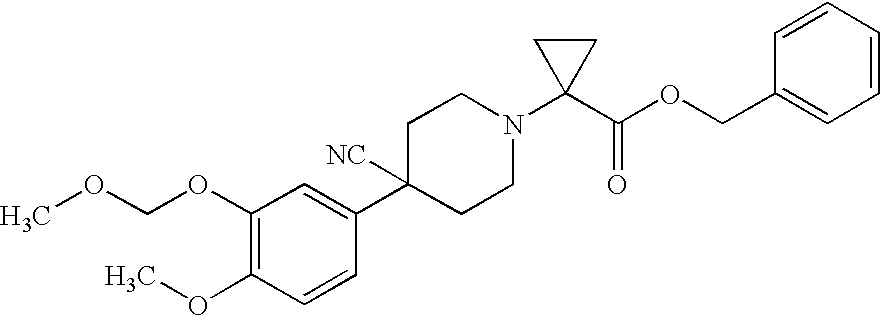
C1(OCOC)=C(OC)C=CC(C2([NC])CCN(C3(C(OCC4=CC=CC=C4)=O)CC3)CC2)=C1
